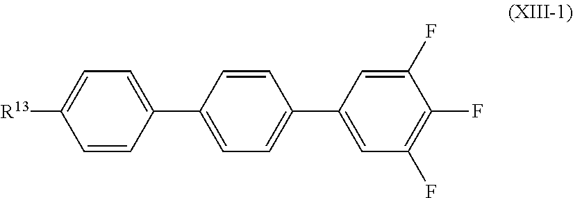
C1(C2=CC=C(C3=CC(F)=C(F)C(F)=C3)C=C2)=CC=C([R13])C=C1
